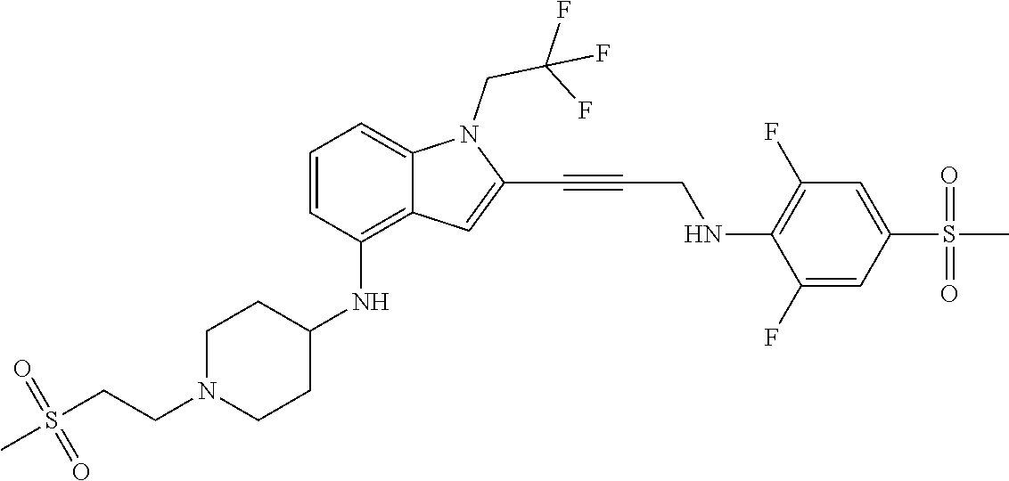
C(C#CC1=CC2=C(NC3CCN(CCS(C)(=O)=O)CC3)C=CC=C2N1CC(F)(F)F)NC1=C(F)C=C(S(C)(=O)=O)C=C1F
